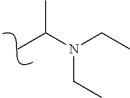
C(C)(N(CC)CC)C
